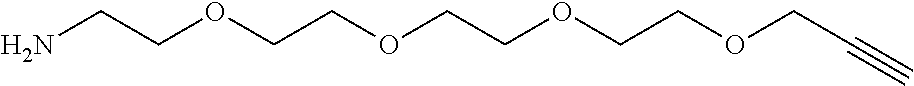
O(CCOCCOCCOCC#C)CCN
